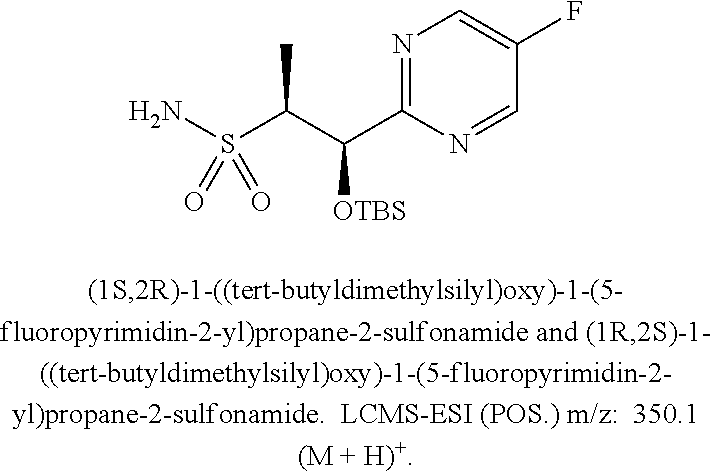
NS(C(C(C1=NC=C(F)C=N1)[OTBS])C)(=O)=O
